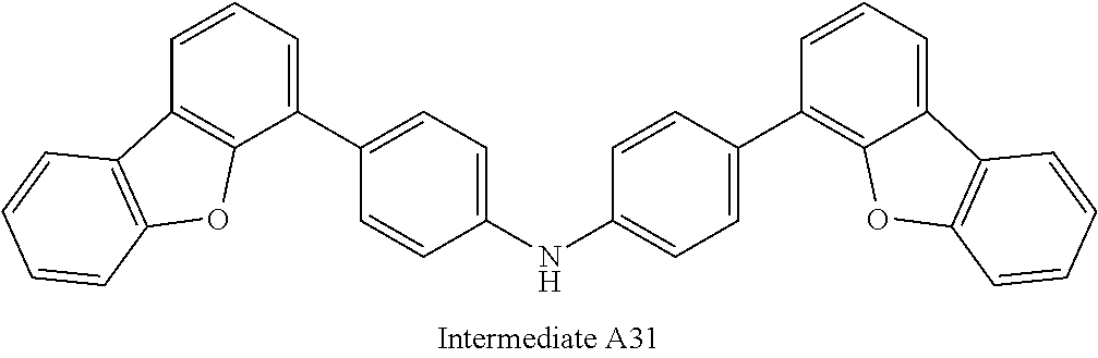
C1(NC2=CC=C(C3=C4C(=CC=C3)C3=C(O4)C=CC=C3)C=C2)=CC=C(C2=CC=CC3=C2OC2=C3C=CC=C2)C=C1
